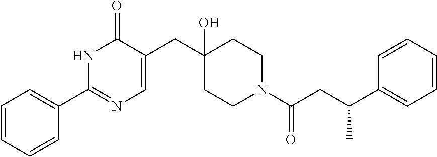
C1(C2=NC=C(CC3(O)CCN(C(CC(C4=CC=CC=C4)C)=O)CC3)C(=O)N2)=CC=CC=C1
